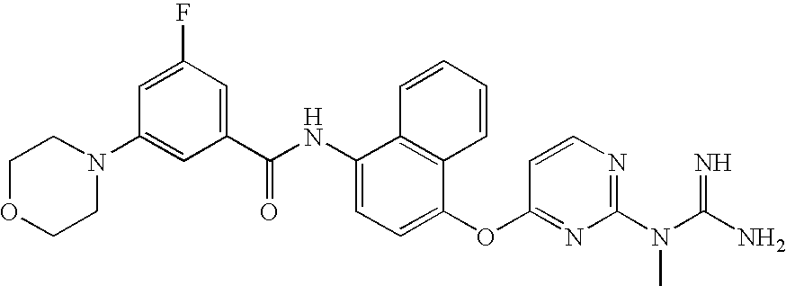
N1(C2=CC(C(NC3=CC=C(OC4=NC(N(C)C(N)=N)=NC=C4)C4=C3C=CC=C4)=O)=CC(F)=C2)CCOCC1
